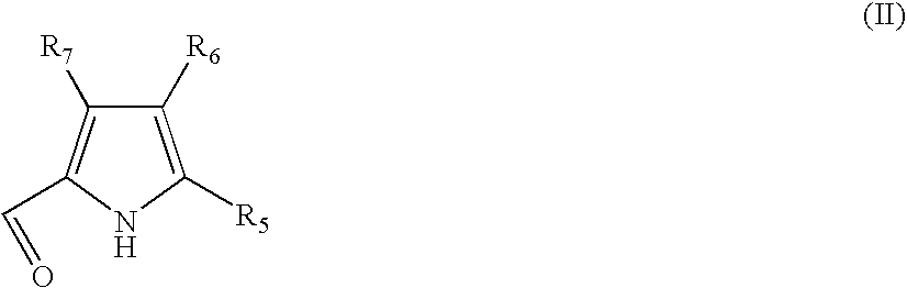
C1([R6])=C([R5])NC(C=O)=C1[R7]
